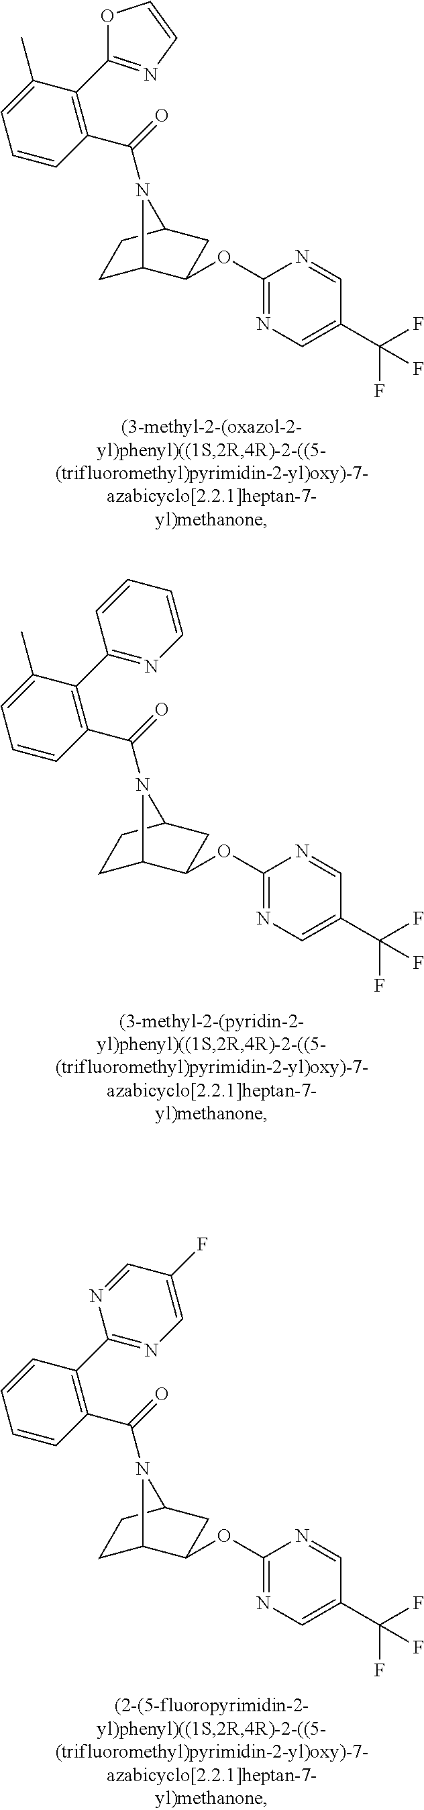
C1C2C(OC3=NC=C(C(F)(F)F)C=N3)CC(C1)N2C(=O)C1=C(C2=NC=CO2)C(C)=CC=C1.C1C2C(OC3=NC=C(C(F)(F)F)C=N3)CC(C1)N2C(=O)C1=C(C2=NC=CC=C2)C(C)=CC=C1.C1C2C(OC3=NC=C(C(F)(F)F)C=N3)CC(C1)N2C(=O)C1=C(C2=NC=C(F)C=N2)C=CC=C1
